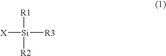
[Si]([X])([R1])([R2])[R3]
